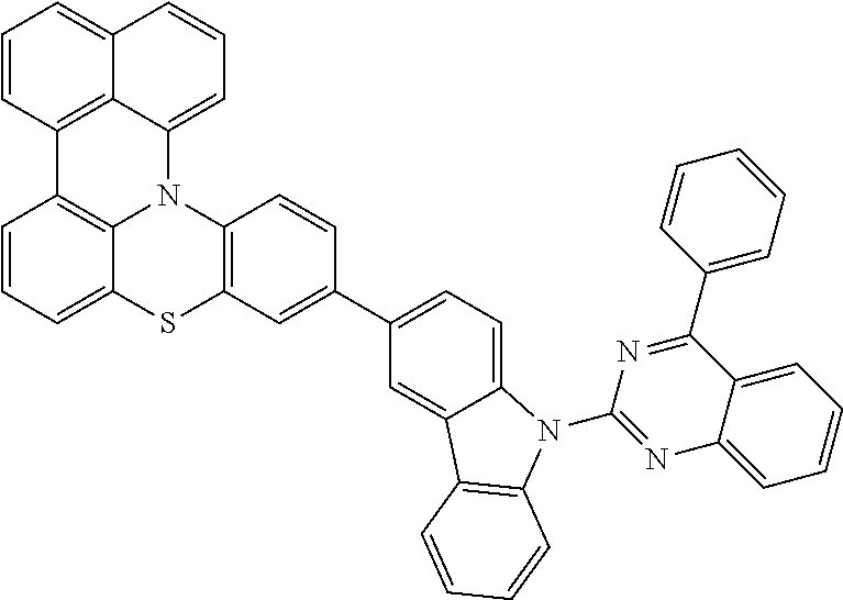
C1=CC=C2C3=C1C1=C4C(=CC=CC4=CC=C1)N3C1=C(C=C(C3=CC=C4C(=C3)C3=C(N4C4=NC5=CC=CC=C5C(C5=CC=CC=C5)=N4)C=CC=C3)C=C1)S2
